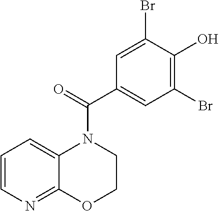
C1=CN=C2C(=C1)N(C(=O)C1=CC(Br)=C(O)C(Br)=C1)CCO2
